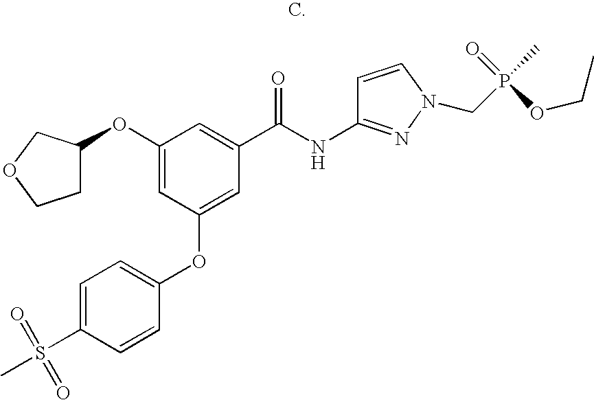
C1=C(S(C)(=O)=O)C=CC(OC2=CC(C(NC3=NN(CP(C)(=O)OCC)C=C3)=O)=CC(OC3CCOC3)=C2)=C1
